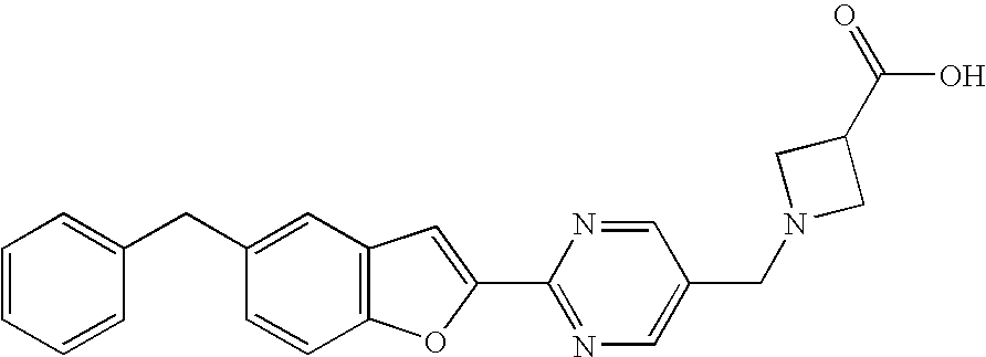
C1=CC=CC(CC2=CC3=C(C=C2)OC(C2=NC=C(CN4CC(C(O)=O)C4)C=N2)=C3)=C1
